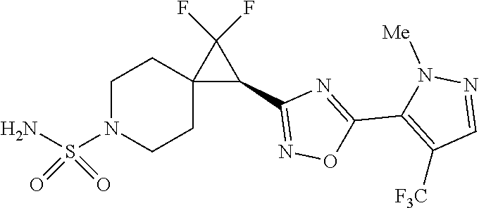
C1(C2=C([F3C])C=NN2[Me])=NC(C2C(F)(F)C23CCN(S(N)(=O)=O)CC3)=NO1
